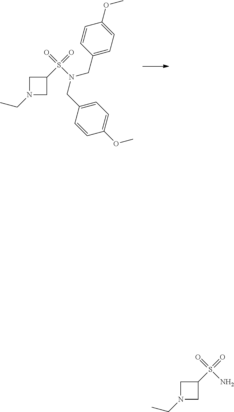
O=S(C1CN(CC)C1)(=O)N(CC1=CC=C(OC)C=C1)CC1=CC=C(OC)C=C1.O=S(C1CN(CC)C1)(=O)N
